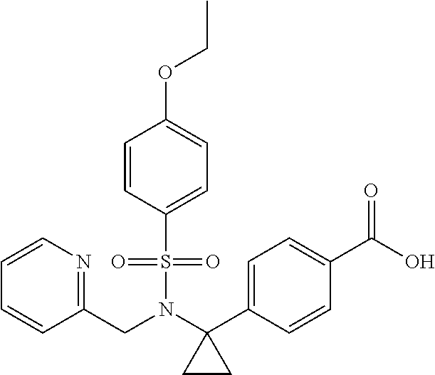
C1=CN=C(CN(C2(C3=CC=C(C(O)=O)C=C3)CC2)S(=O)(=O)C2=CC=C(OCC)C=C2)C=C1
